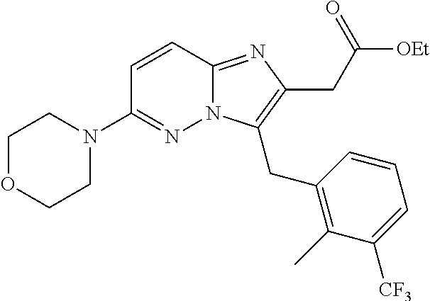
C1OCCN(C2=NN3C(=NC(CC([OEt])=O)=C3CC3=C(C)C([CF3])=CC=C3)C=C2)C1
